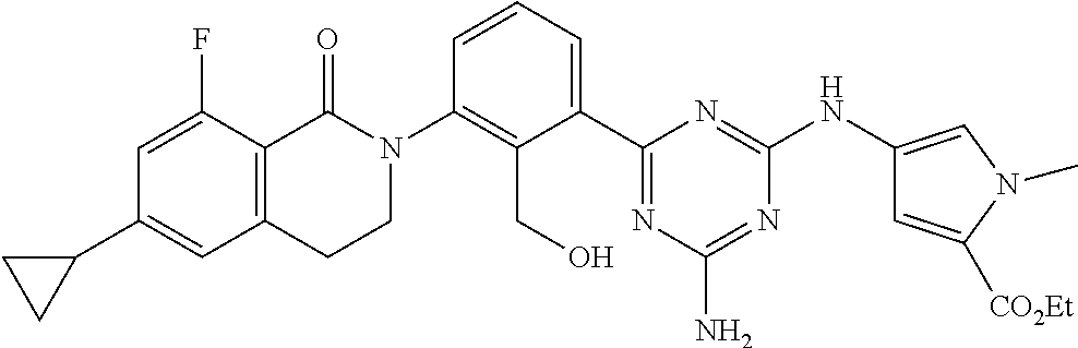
C1(C2=CC3=C(C(F)=C2)C(=O)N(C2=C(CO)C(C4=NC(N)=NC(NC5=CN(C)C([CO2Et])=C5)=N4)=CC=C2)CC3)CC1
